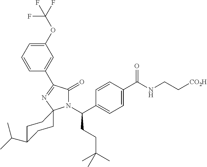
C1(OC(F)(F)F)=CC=CC(C2=NC3(N(C(C4=CC=C(C(NCC[CO2H])=O)C=C4)CCC(C)(C)C)C2=O)CCC(C(C)C)CC3)=C1
